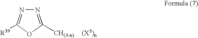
N1=C([CH(3-n)])OC([R39])=N1
